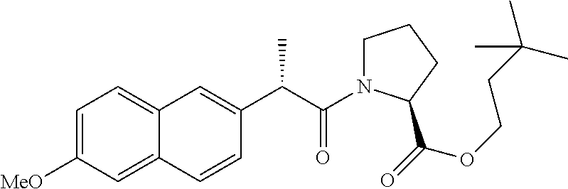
C1=C(C(C(N2CCCC2C(=O)OCCC(C)(C)C)=O)C)C=CC2=CC([MeO])=CC=C12
